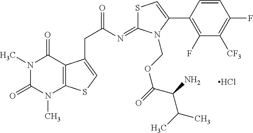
C1=CC(C2=CSC(=NC(CC3=CSC4=C3C(=O)N(C)C(=O)N4C)=O)N2COC(=O)C(N)C(C)C)=C(F)C([CF3])=C1F.Cl
